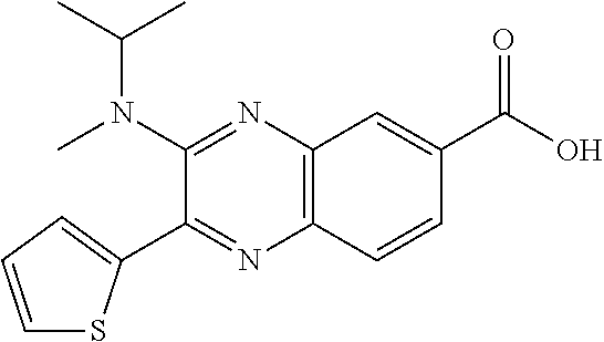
C12=C(C=CC(C(O)=O)=C1)N=C(C1=CC=CS1)C(N(C)C(C)C)=N2
